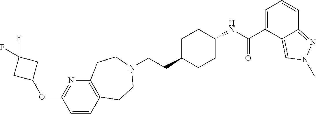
C(CC1CCC(NC(C2=CC=CC3=NN(C)C=C23)=O)CC1)N1CCC2=C(N=C(OC3CC(F)(F)C3)C=C2)CC1
